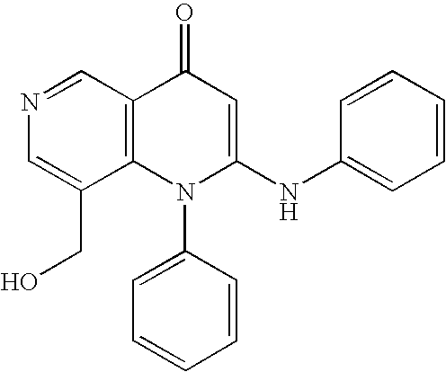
N1=CC2=C(C(CO)=C1)N(C1=CC=CC=C1)C(NC1=CC=CC=C1)=CC2=O
